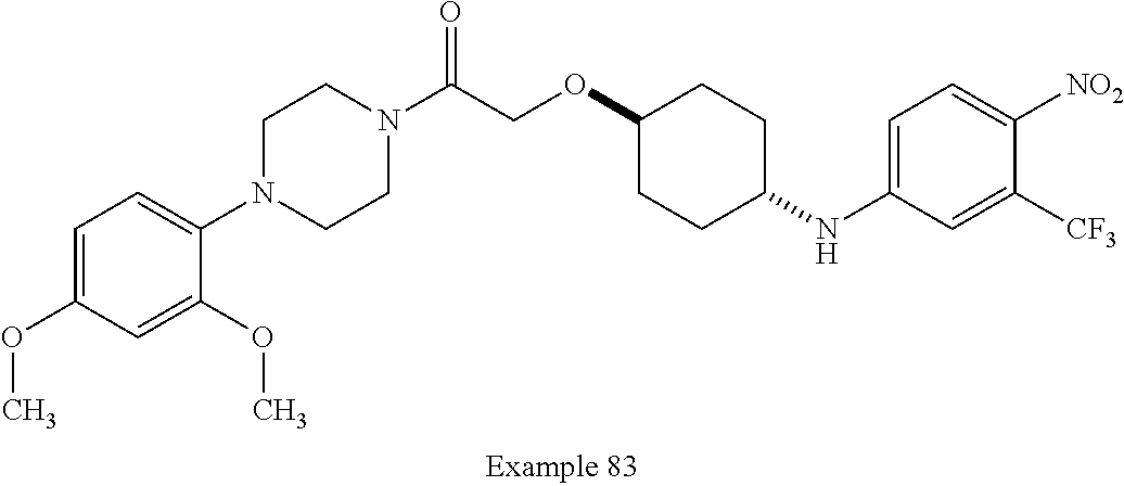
C1=C(OC)C=C(OC)C(N2CCN(C(COC3CCC(NC4=CC=C([NO2])C([CF3])=C4)CC3)=O)CC2)=C1
